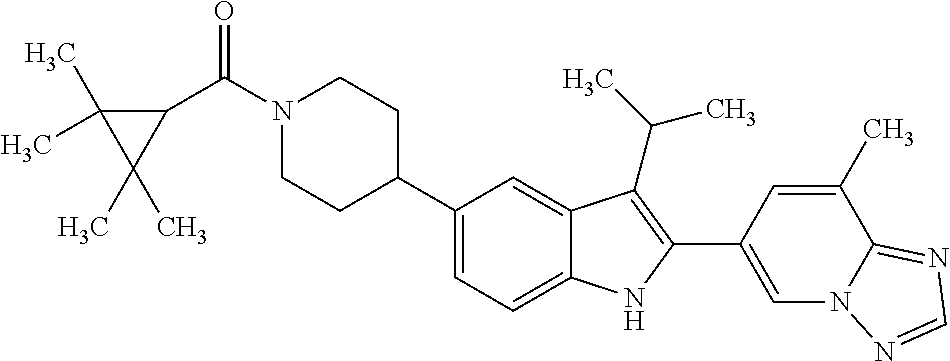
C(N1CCC(C2=CC=C3C(=C2)C(C(C)C)=C(C2=CN4C(=NC=N4)C(C)=C2)N3)CC1)(C1C(C)(C)C1(C)C)=O
